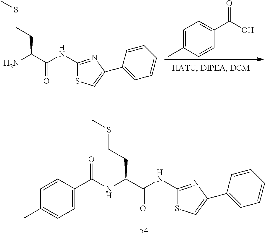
C(=O)(NC(C(NC1=NC(C2=CC=CC=C2)=CS1)=O)CCSC)C1=CC=C(C)C=C1.C1(NC(=O)C(N)CCSC)=NC(C2=CC=CC=C2)=CS1.C1=C(C)C=CC(C(=O)O)=C1
